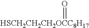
[HSCH2CH2CH2OCC8H17]=O
